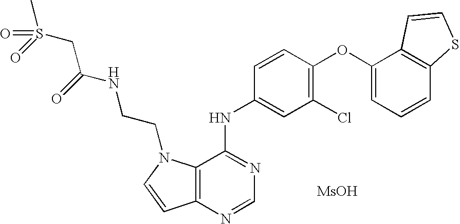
C12=C(N=CN=C1NC1=CC(Cl)=C(OC3=CC=CC4=C3C=CS4)C=C1)C=CN2CCNC(CS(=O)(C)=O)=O.[MsOH]
